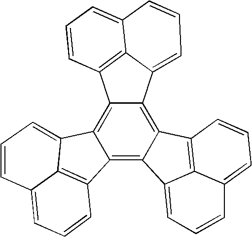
C12=C3C(=C4C(=C1C1=CC=CC5=CC=CC2=C15)C1=C2C4=CC=CC2=CC=C1)C1=C2C3=CC=CC2=CC=C1
